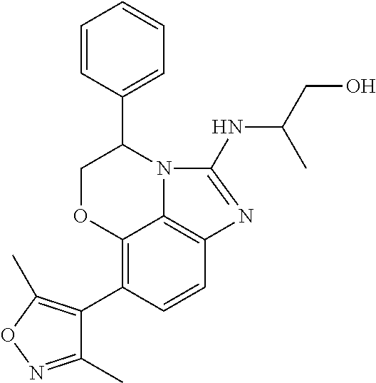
C12=C(C3=C(C)ON=C3C)C=CC3=C1N(C(C1=CC=CC=C1)CO2)C(NC(CO)C)=N3
